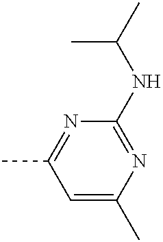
N1=C(C)C=C(C)N=C1NC(C)C
